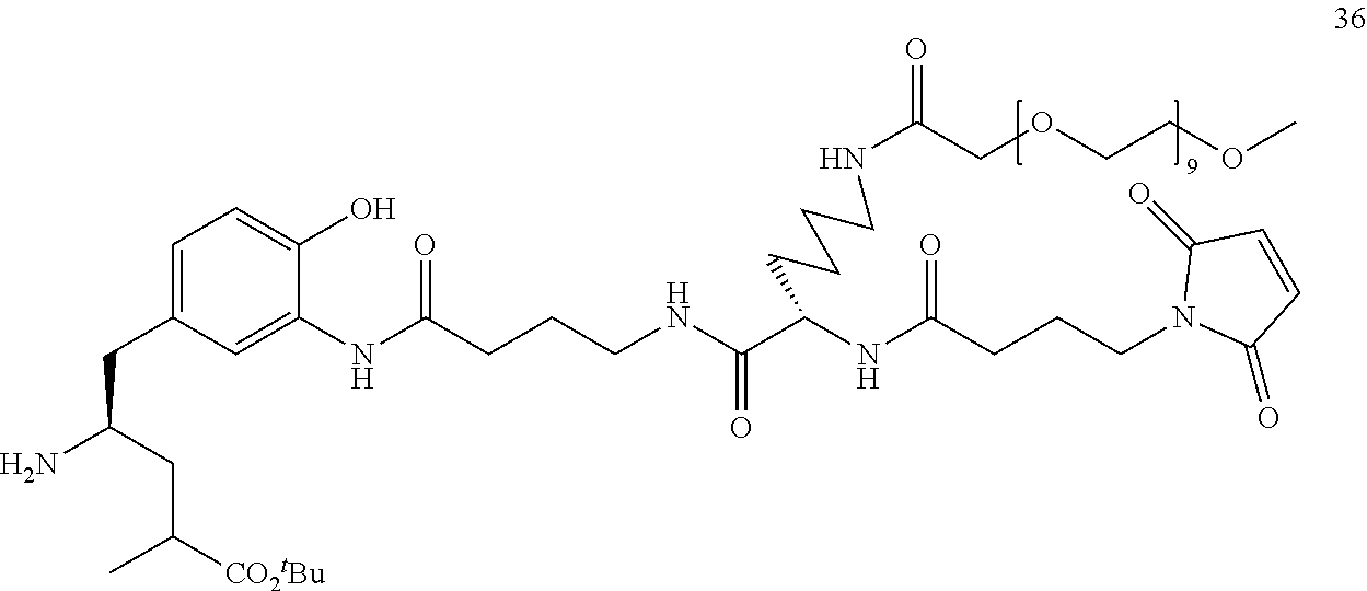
C(CCCNC(C(NC(CCCN1C(=O)C=CC1=O)=O)CCCCNC(=O)COCCOC)=O)(NC1=CC(CC(CC(C)[CO2tBu])N)=CC=C1O)=O
